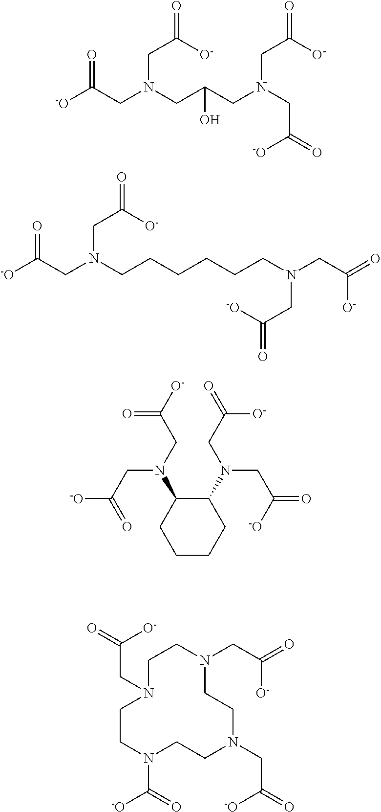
[-O]C(CN(CC(CN(CC(=O)[-O])CC([O-])=O)O)CC([O-])=O)=O.C(CN(CCCCCCN(CC(=O)[O-])CC([-O])=O)CC([O-])=O)(=O)[-O].C1(N(CC([O-])=O)CC(=O)[-O])CCCCC1N(CC(=O)[O-])CC([-O])=O.C1N(CC([O-])=O)CCN(C(=O)[-O])CCN(CC(=O)[-O])CCN(CC(=O)[O-])C1
